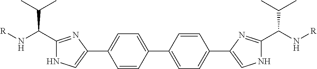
C1(C(C(C)C)N[R])=NC(C2=CC=C(C3=CC=C(C4=CNC(C(N[R])C(C)C)=N4)C=C3)C=C2)=CN1
